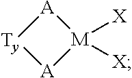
[A]1[Ty][A][M]1([X])[X]
